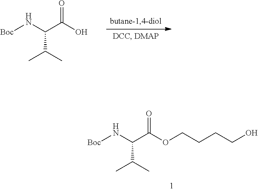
[Boc]NC(C(O)=O)C(C)C.[Boc]NC(C(OCCCCO)=O)C(C)C
